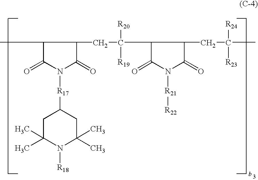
C1(C)C(=O)N([R17]C2CC(C)(C)N([R18])C(C)(C)C2)C(=O)C1CC([R20])([R19])C1C(=O)N([R21][R22])C(=O)C1CC(C)([R24])[R23]
